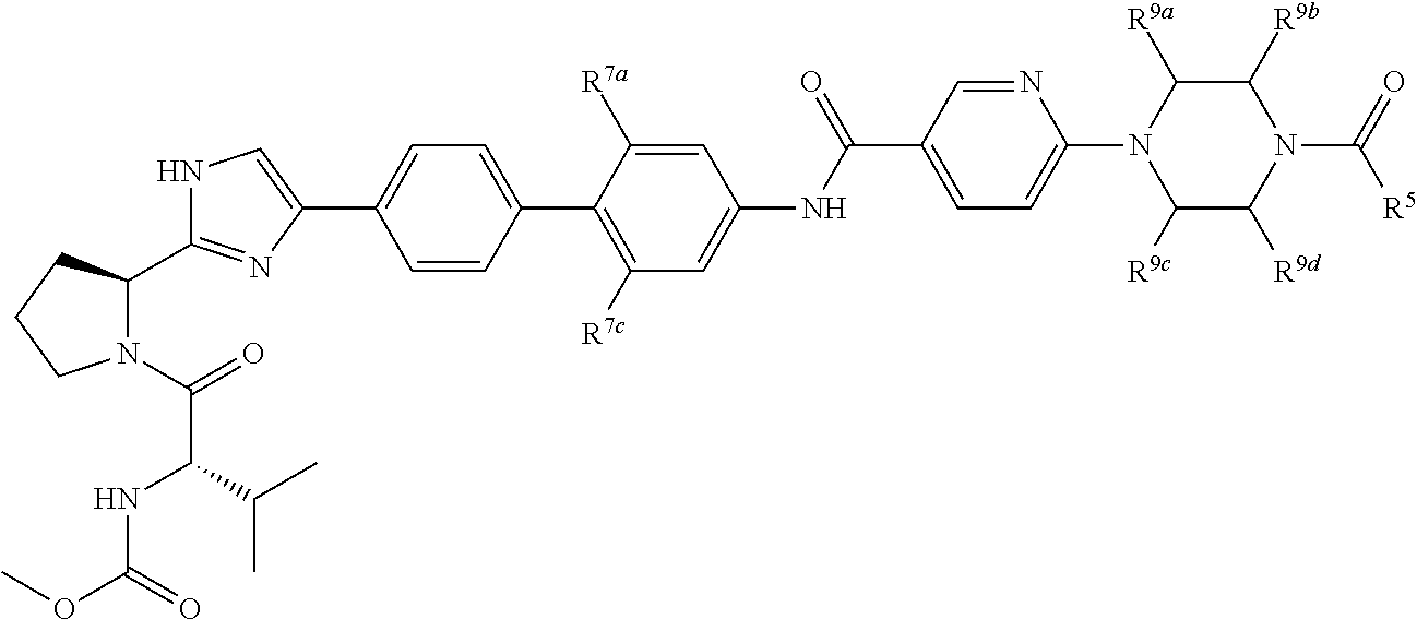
C1=CC(C2=C([R7c])C=C(NC(C3=CC=C(N4C([R9c])C([R9d])N(C(=O)[R5])C([R9b])C4[R9a])N=C3)=O)C=C2[R7a])=CC=C1C1=CNC(C2N(C(C(NC(OC)=O)C(C)C)=O)CCC2)=N1
